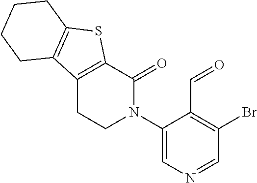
C12=C(C(=O)N(C3=CN=CC(Br)=C3C=O)CC1)SC1=C2CCCC1
